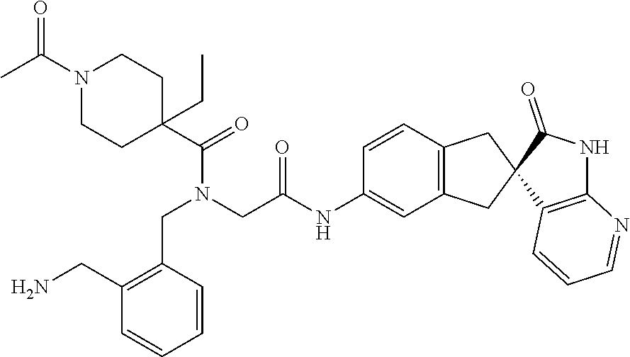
C1=CC(CN(C(C2(CC)CCN(C(C)=O)CC2)=O)CC(NC2=CC3=C(C=C2)CC2(C3)C3=C(NC2=O)N=CC=C3)=O)=C(CN)C=C1
